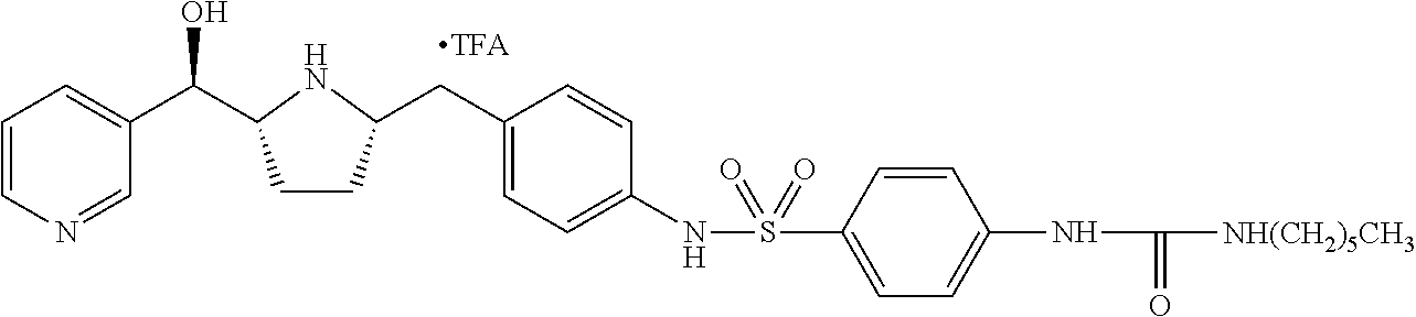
C1=CN=CC(C(O)C2CCC(CC3=CC=C(NS(=O)(=O)C4=CC=C(NC(=O)[NH(CH2)5CH3])C=C4)C=C3)N2)=C1
